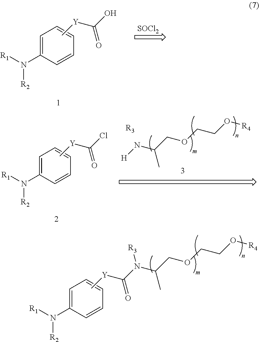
C1=C(N([R1])[R2])C=CC=C1.C[Y]C(=O)N(C(COCCO[R4])C)[R3].C1=C(N([R1])[R2])C=CC=C1.C[Y]C(O)=O.[SOCl2].C1=C(N([R1])[R2])C=CC=C1.C[Y]C(Cl)=O.[H]NC(COCCO[R4])C.[R3]
